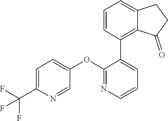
C1=C(C(F)(F)F)N=CC(OC2=NC=CC=C2C2=C3C(=CC=C2)CCC3=O)=C1
